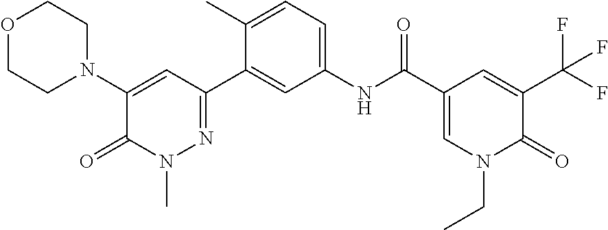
C1(N2CCOCC2)=CC(C2=CC(NC(C3=CN(CC)C(=O)C(C(F)(F)F)=C3)=O)=CC=C2C)=NN(C)C1=O
